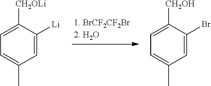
C1=C(Br)C([CH2OH])=CC=C1C.C1=C([Li])C([CH2OLi])=CC=C1C
